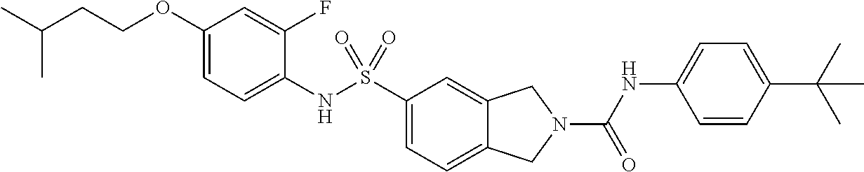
C1(OCCC(C)C)=CC=C(NS(C2=CC=C3C(=C2)CN(C(NC2=CC=C(C(C)(C)C)C=C2)=O)C3)(=O)=O)C(F)=C1
